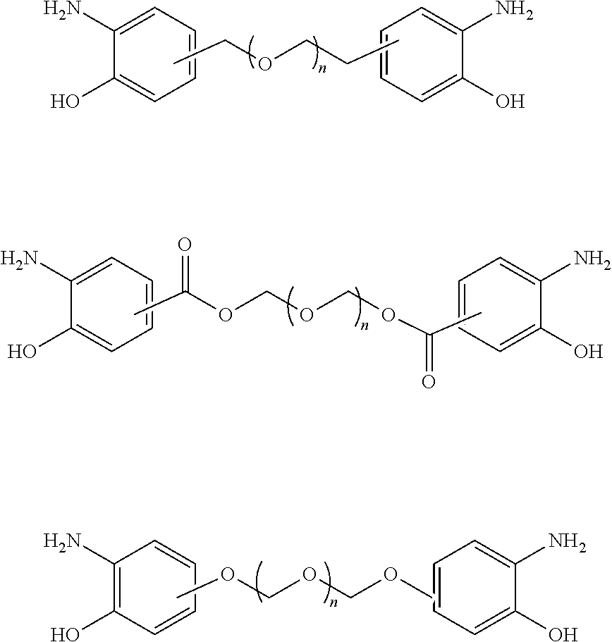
C1=CC=C(N)C(O)=C1.C1=CC=C(N)C(O)=C1.CCOCCC.C1=CC=C(N)C(O)=C1.C1=CC=C(N)C(O)=C1.CC(OCOCOC(=O)C)=O.C1=CC(O)=C(N)C=C1.C1=CC=C(N)C(O)=C1.COCOCOC
